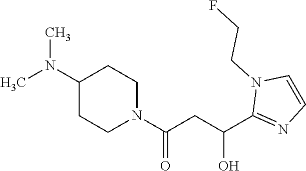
C1(N(C)C)CCN(C(CC(C2=NC=CN2CCF)O)=O)CC1
